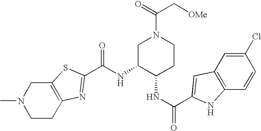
C12=C(CCN(C)C1)N=C(C(NC1C(NC(=O)C3=CC4=C(C=CC(Cl)=C4)N3)CCN(C(C[OMe])=O)C1)=O)S2
